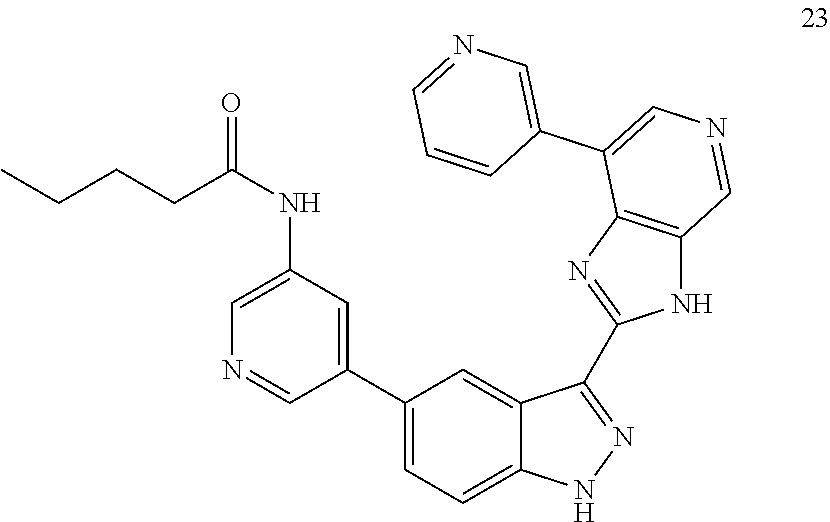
C1(C2=CC=C3C(=C2)C(C2=NC4=C(N2)C=NC=C4C2=CN=CC=C2)=NN3)=CC(NC(CCCC)=O)=CN=C1
